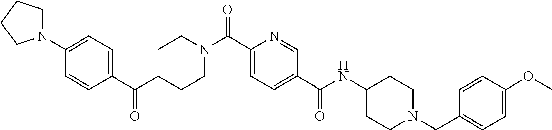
C1CN(C(C2=CC=C(C(=O)NC3CCN(CC4=CC=C(OC)C=C4)CC3)C=N2)=O)CCC1C(C1=CC=C(N2CCCC2)C=C1)=O
